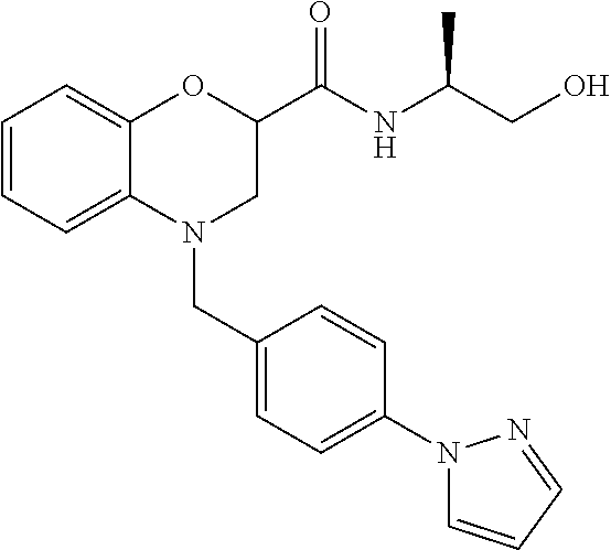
C1=CC=C2C(=C1)OC(C(NC(CO)C)=O)CN2CC1=CC=C(N2C=CC=N2)C=C1
